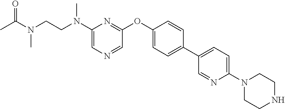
N(C1=CN=CC(OC2=CC=C(C3=CC=C(N4CCNCC4)N=C3)C=C2)=N1)(CCN(C(=O)C)C)C
